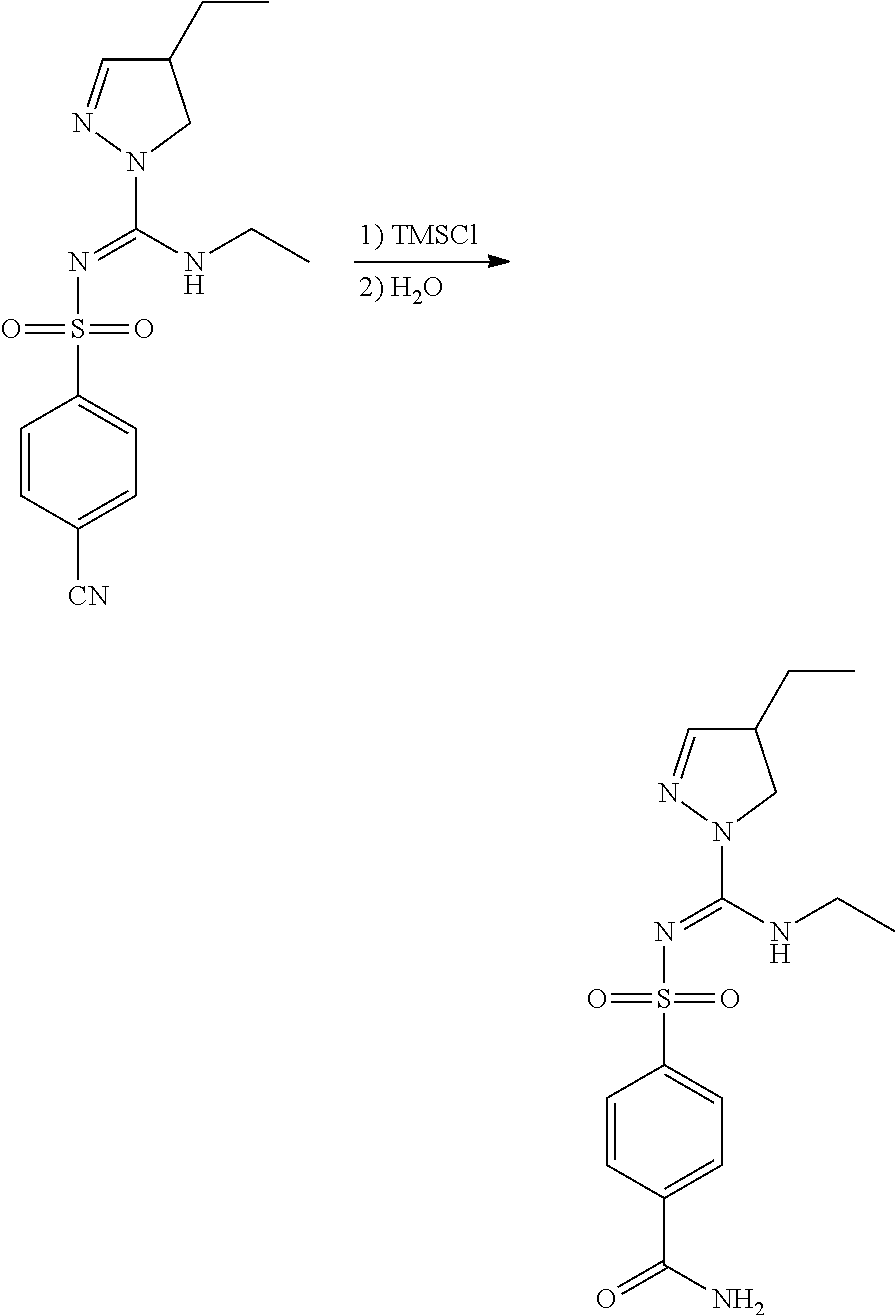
C(NCC)(N1CC(CC)C=N1)=NS(C1=CC=C([CN])C=C1)(=O)=O.C(NCC)(N1CC(CC)C=N1)=NS(C1=CC=C(C(N)=O)C=C1)(=O)=O
